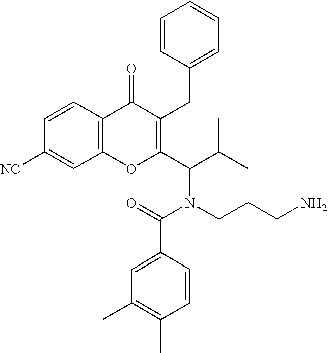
C12=C(C=CC([NC])=C1)C(=O)C(CC1=CC=CC=C1)=C(C(C(C)C)N(CCCN)C(=O)C1=CC(C)=C(C)C=C1)O2
